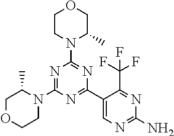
C1OCCN(C2=NC(N3C(C)COCC3)=NC(C3=CN=C(N)N=C3C(F)(F)F)=N2)C1C
